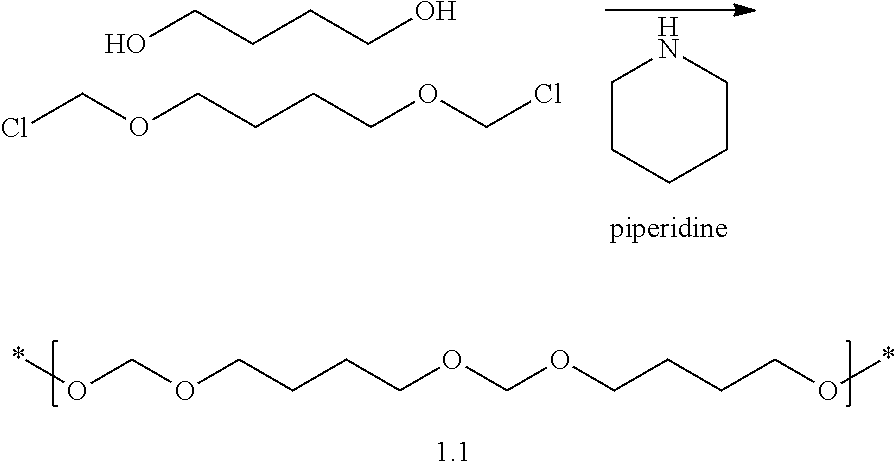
OCCCCO.ClCOCCCCOCCl.C1CCCCN1.*OCOCCCCOCOCCCCO*
